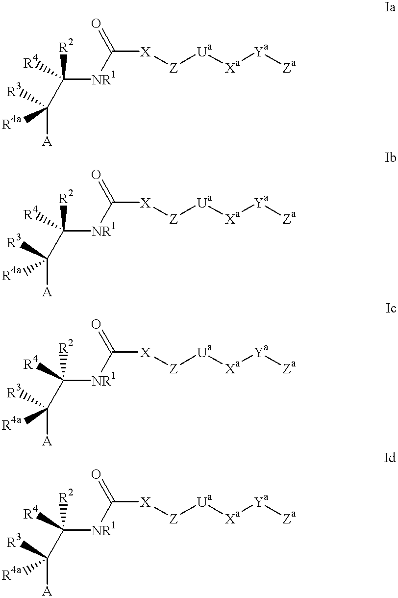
C([NR1]C([X][Z][Ua][Xa][Ya][Za])=O)([R2])(C([R3])([A])[R4a])[R4].C([NR1]C([X][Z][Ua][Xa][Ya][Za])=O)([R2])(C([R3])([A])[R4a])[R4].C([NR1]C([X][Z][Ua][Xa][Ya][Za])=O)([R2])(C([R3])([A])[R4a])[R4].C([NR1]C([X][Z][Ua][Xa][Ya][Za])=O)([R2])(C([R3])([A])[R4a])[R4]
